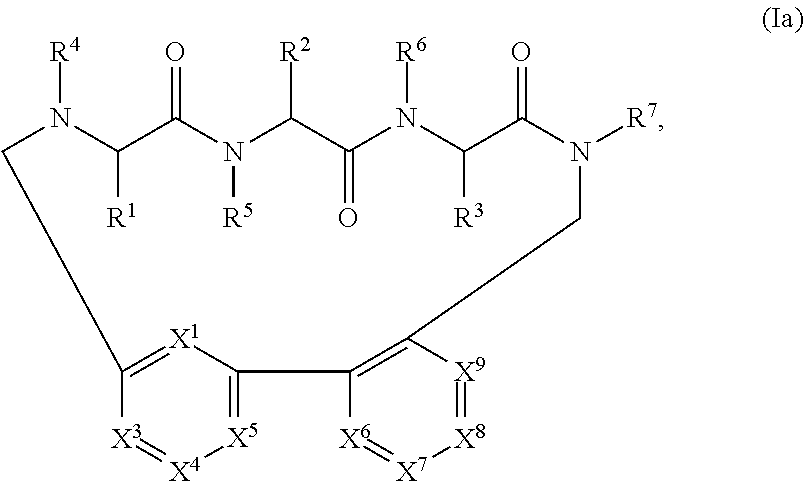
N1([R4])C([R1])C(=O)N([R5])C([R2])C(=O)N([R6])C([R3])C(=O)N([R7])CC2=C(C3=[X5][X4]=[X3]C(=[X1]3)C1)[X6]=[X7][X8]=[X9]2
